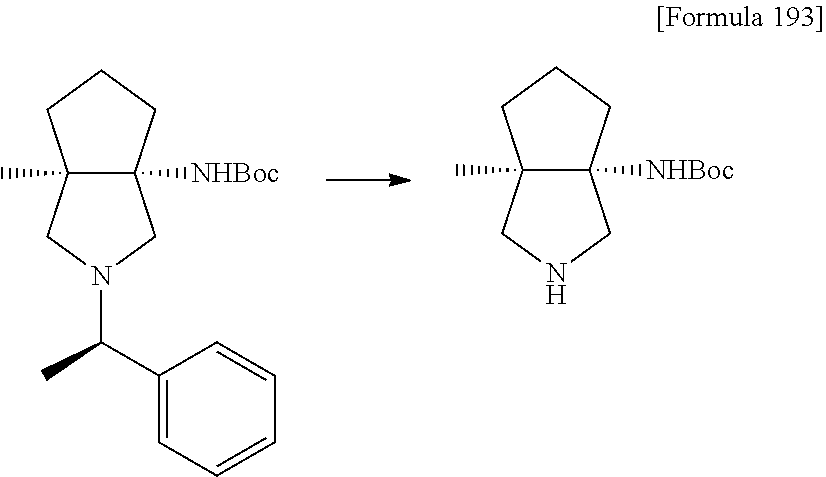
C12(C)C([NHBoc])(CCC1)CN(C(C1=CC=CC=C1)C)C2.C12(C)C([NHBoc])(CCC1)CNC2
